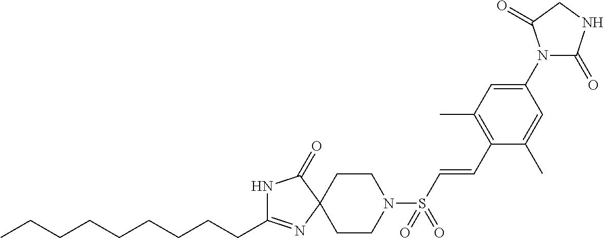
N1C(=O)C2(N=C1CCCCCCCCC)CCN(S(C=CC1=C(C)C=C(N3C(=O)NCC3=O)C=C1C)(=O)=O)CC2
